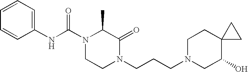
C1(NC(N2CCN(CCCN3CC(O)C4(CC3)CC4)C(=O)C2C)=O)=CC=CC=C1
